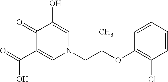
O=C(C1=CN(CC(OC2=C(Cl)C=CC=C2)C)C=C(O)C1=O)O
